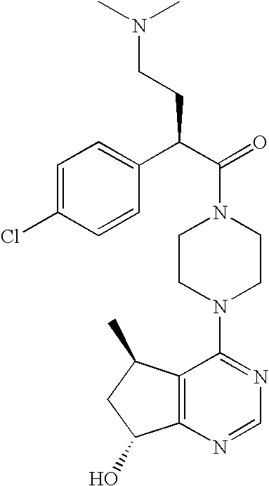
C(N1CCN(C2=NC=NC3=C2C(C)CC3O)CC1)(C(C1=CC=C(Cl)C=C1)CCN(C)C)=O
